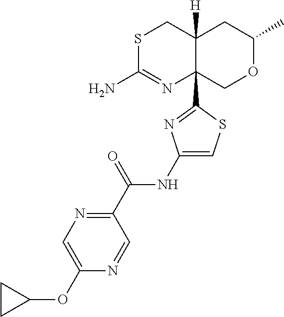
S1C(N)=NC2(C3=NC(NC(C4=NC=C(OC5CC5)N=C4)=O)=CS3)C([H])(C1)CC(C)OC2
